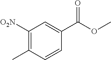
C1([O2N])=C(C)C=CC(C(OC)=O)=C1
